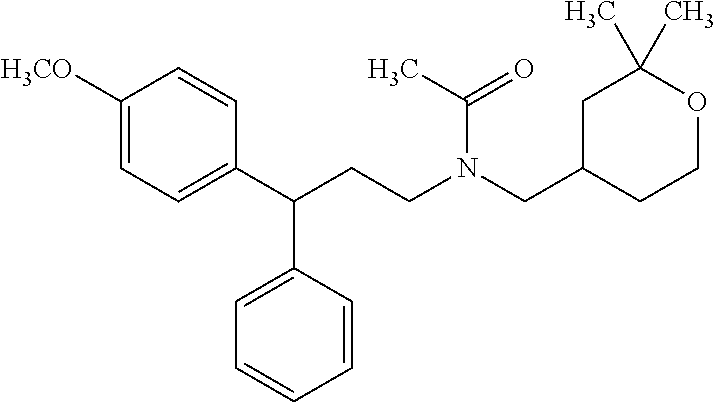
C1([H3CO])=CC=C(C(CCN(CC2CCOC(C)(C)C2)C(C)=O)C2=CC=CC=C2)C=C1
